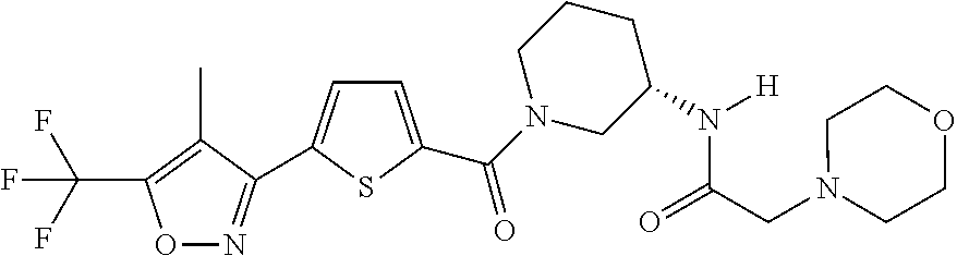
FC(F)(F)C1=C(C)C(C2=CC=C(C(=O)N3CC(N(C(CN4CCOCC4)=O)[H])CCC3)S2)=NO1
